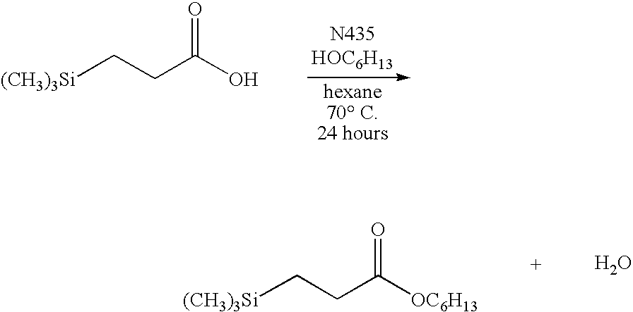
[(CH3)3Si]CCC(O)=O.[(CH3)3Si]CCC([OC6H13])=O.O
